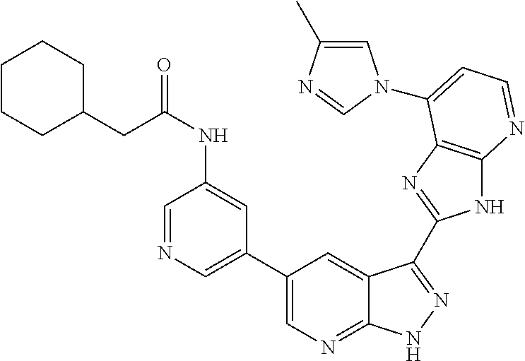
C1(C2=CN=CC(NC(CC3CCCCC3)=O)=C2)=CN=C2C(=C1)C(C1=NC3=C(N1)N=CC=C3N1C=C(C)N=C1)=NN2
